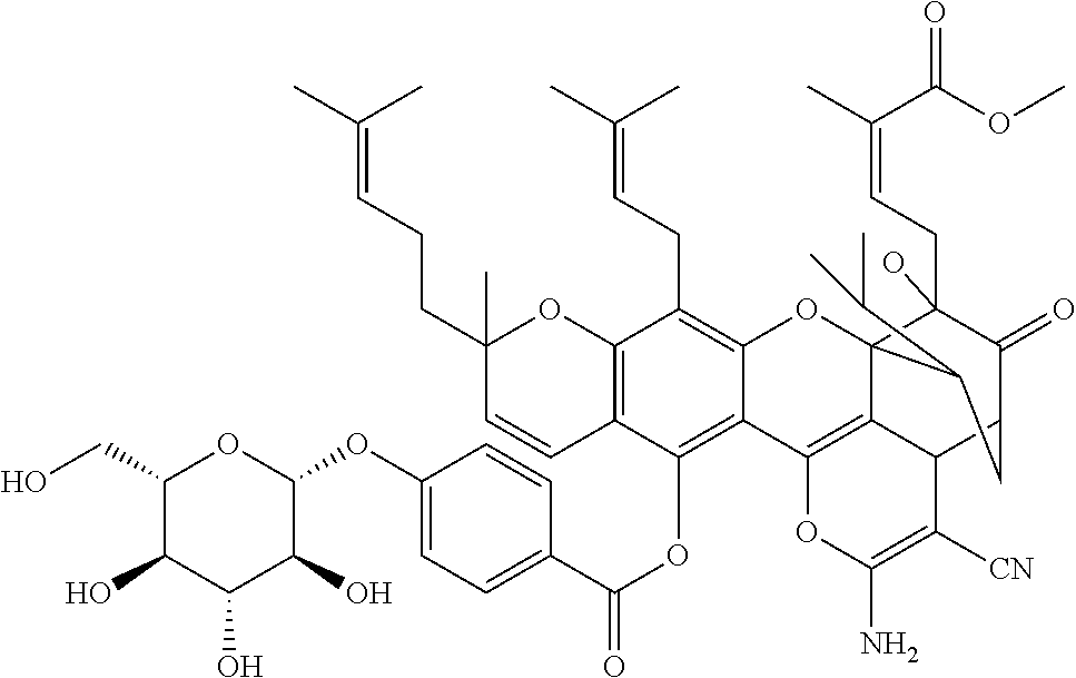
C12=C(C=CC(CCC=C(C)C)(C)O1)C(OC(C1=CC=C(OC3OC(CO)C(O)C(O)C3O)C=C1)=O)=C1C(=C2CC=C(C)C)OC23C(CC=C(C)C(OC)=O)(O)C(=O)C(CC2C(C)C)C2C3=C1OC(N)=C2[CN]
